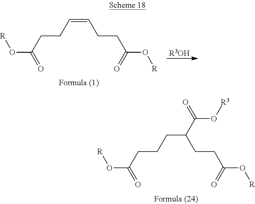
O(C(=O)CCCC(CCC(O[R])=O)C(=O)O[R3])[R].O(C(=O)CCC=CCCC(O[R])=O)[R].[R3OH]
